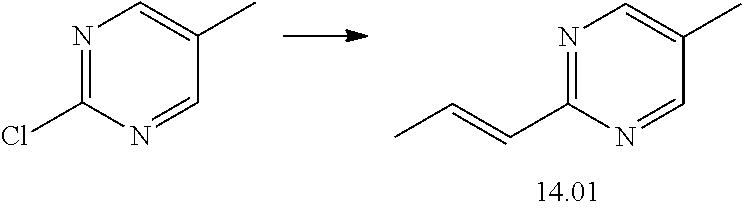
N1=C(Cl)N=CC(C)=C1.N1=C(C=CC)N=CC(C)=C1
